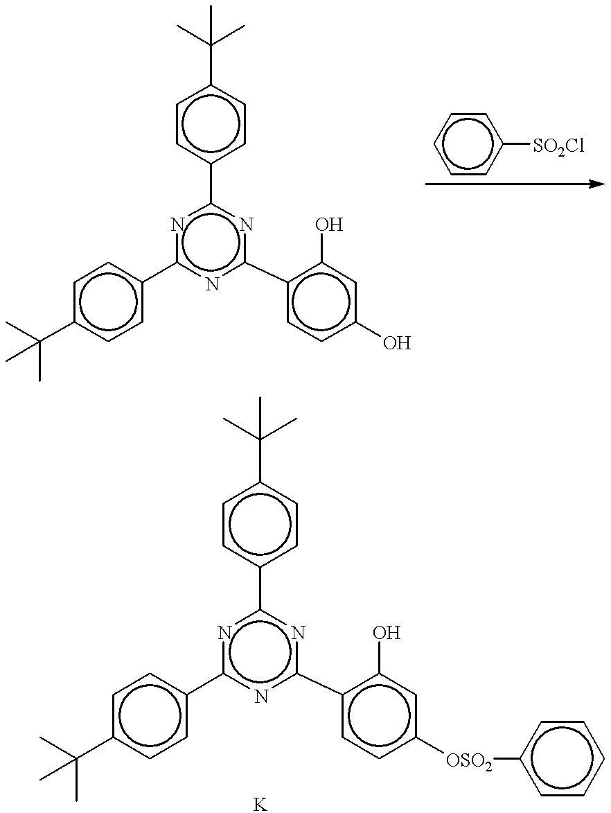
n1c(-c2ccc(C(C)(C)C)cc2)nc(-c2ccc(O)cc2O)nc1-c1ccc(C(C)(C)C)cc1.c1cccc([SO2Cl])c1.n1c(-c2ccc(C(C)(C)C)cc2)nc(-c2ccc([OSO2]c3ccccc3)cc2O)nc1-c1ccc(C(C)(C)C)cc1.[K]
